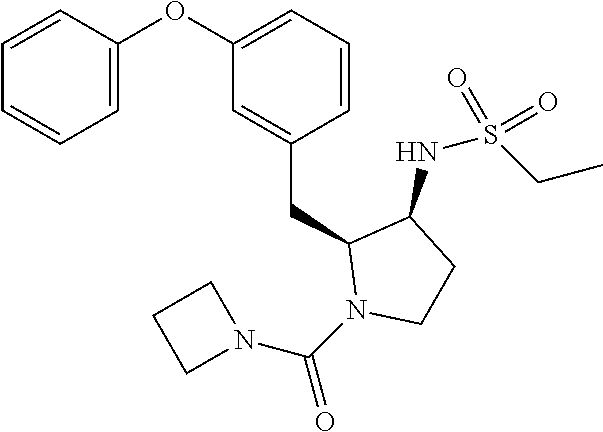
O(C1=CC=CC=C1)C1=CC=CC(CC2N(C(N3CCC3)=O)CCC2NS(CC)(=O)=O)=C1
